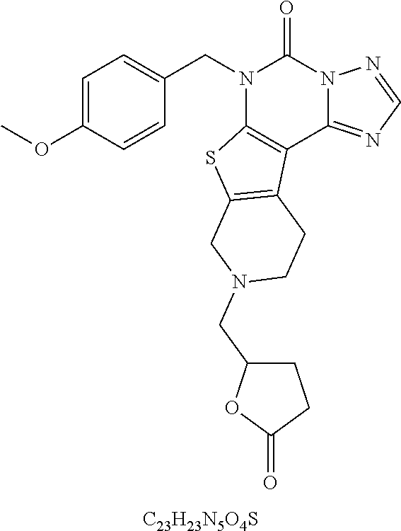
C1=C(OC)C=CC(CN2C3=C(C4=NC=NN4C2=O)C2=C(S3)CN(CC3OC(=O)CC3)CC2)=C1.[C23H23N5O4S]
